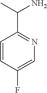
C1=CC(F)=CN=C1C(C)N
